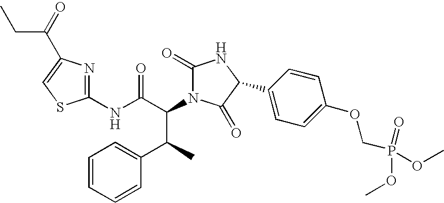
C1(NC(C(C(C2=CC=CC=C2)C)N2C(=O)NC(C3=CC=C(OCP(=O)(OC)OC)C=C3)C2=O)=O)=NC(C(CC)=O)=CS1
